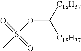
O(C([C18H37])[C18H37])S(=O)(C)=O
